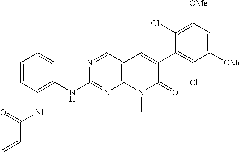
N(C1=NC2=C(C=N1)C=C(C1=C(Cl)C([OMe])=CC([OMe])=C1Cl)C(=O)N2C)C1=C(NC(C=C)=O)C=CC=C1
